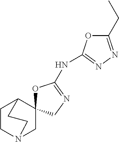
C1CN2CC3(C1CC2)OC(NC1=NN=C(CC)O1)=NC3
